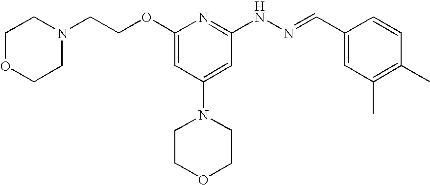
N1(CCOC2=CC(N3CCOCC3)=CC(NN=CC3=CC(C)=C(C)C=C3)=N2)CCOCC1
